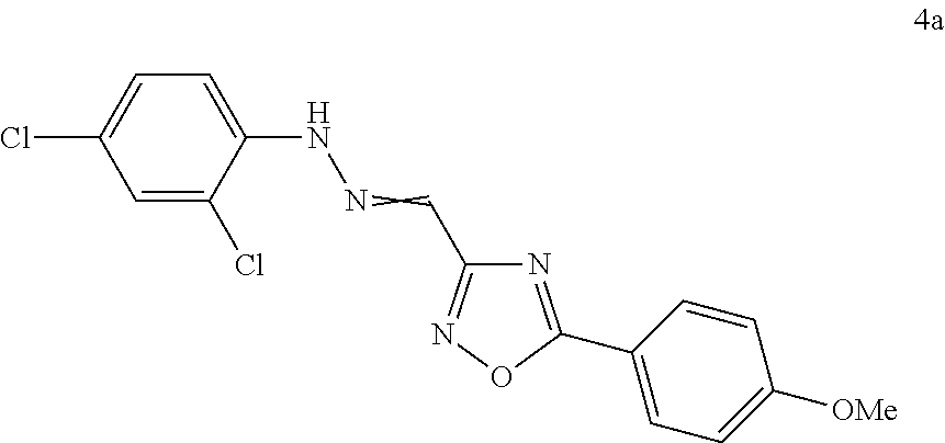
N1=C(C2=CC=C([OMe])C=C2)ON=C1C=NNC1=CC=C(Cl)C=C1Cl
